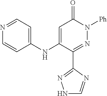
C1=C(NC2=CC=NC=C2)C(C2=NNC=N2)=NN([Ph])C1=O
